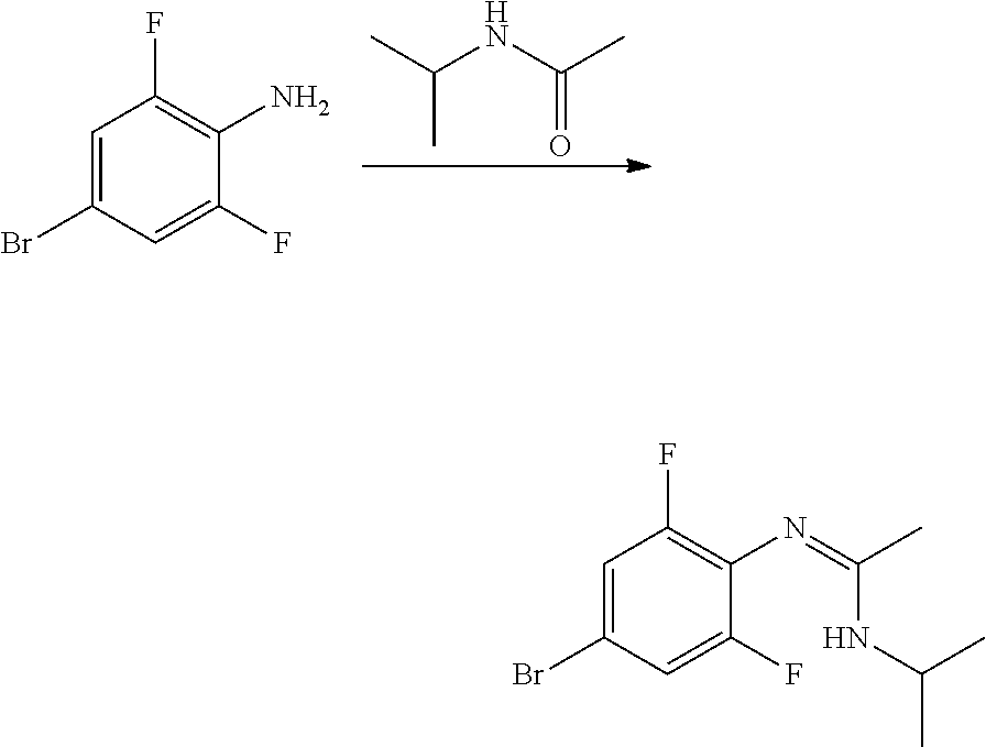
C1=C(Br)C=C(F)C(N=C(C)NC(C)C)=C1F.C1=C(Br)C=C(F)C(N)=C1F.C(=O)(NC(C)C)C
